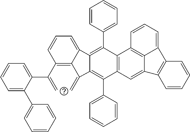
C1=C(C2=CC=CC=C2)C(C(=C)C2=C3C(=C)C4=C(C5=CC=CC=C5)C5=C(C(C6=CC=CC=C6)=C4C3=CC=C2)C2=C3C(=C5)C4=C(C3=CC=C2)C=CC=C4)=CC=C1
